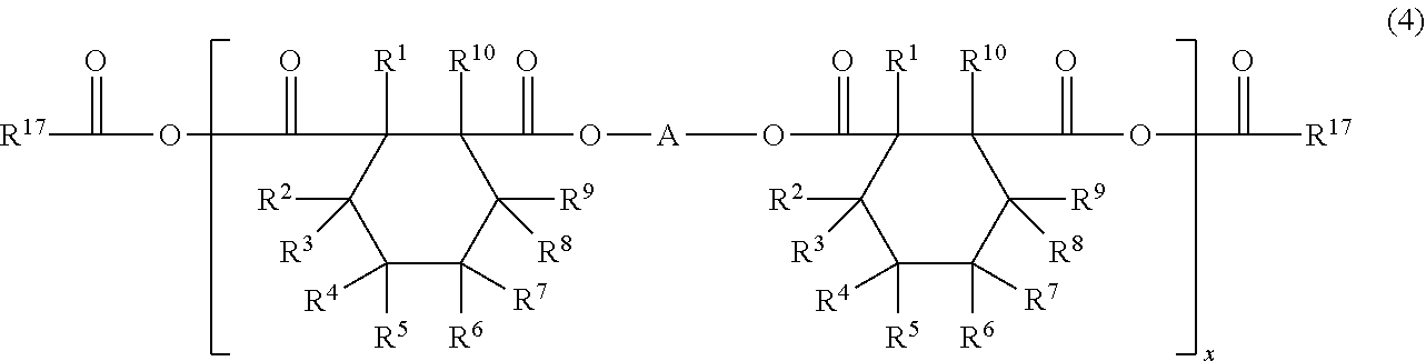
C1([R10])(C(O[A]OC(C2([R1])C([R10])(C(OC(=O)[R17])=O)C([R9])([R8])C([R7])([R6])C([R4])([R5])C2([R2])[R3])=O)=O)C([R1])(C(=O)OC(=O)[R17])C([R2])([R3])C([R4])([R5])C([R7])([R6])C1([R9])[R8]
